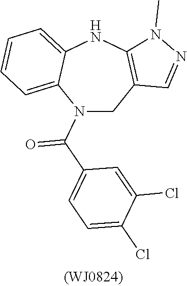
N1(C(C2=CC=C(Cl)C(Cl)=C2)=O)CC2=C(NC3=CC=CC=C13)N(C)N=C2
